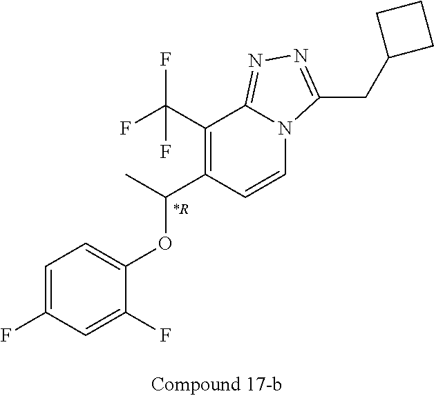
C1=C(F)C=C(F)C(OC(C)C2=C(C(F)(F)F)C3=NN=C(CC4CCC4)N3C=C2)=C1
